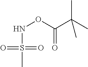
N(OC(=O)C(C)(C)C)S(C)(=O)=O
